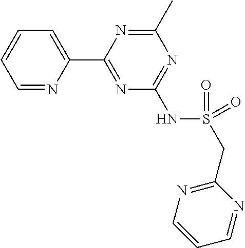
C1=NC(C2=NC(NS(=O)(CC3=NC=CC=N3)=O)=NC(C)=N2)=CC=C1
